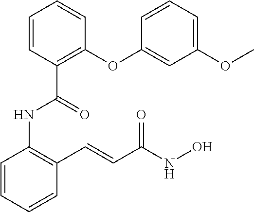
C1=CC=CC(C=CC(NO)=O)=C1NC(=O)C1=C(OC2=CC(OC)=CC=C2)C=CC=C1
